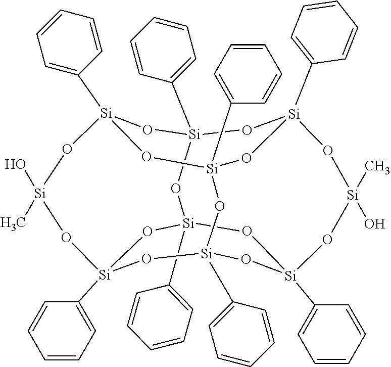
O1[Si]2(C3=CC=CC=C3)O[Si]3(C4=CC=CC=C4)O[Si]4(C5=CC=CC=C5)O[Si](O)(C)O[Si]5(C6=CC=CC=C6)O[Si](C6=CC=CC=C6)(O[Si]1(C1=CC=CC=C1)O4)O[Si](C1=CC=CC=C1)(O[Si](C1=CC=CC=C1)(O3)O5)O[Si](C)(O)O2
